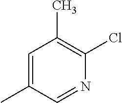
C1=C(C)C=NC(Cl)=C1C
